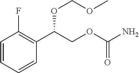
C1=CC=CC(C(COC(N)=O)OCOC)=C1F
